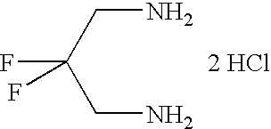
FC(CN)(CN)F.[2 HCl]
